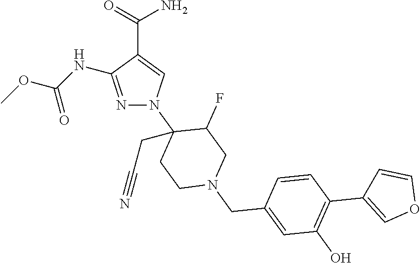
N1=C(NC(OC)=O)C(C(=O)N)=CN1C1(CC#N)CCN(CC2=CC(O)=C(C3=COC=C3)C=C2)CC1F
